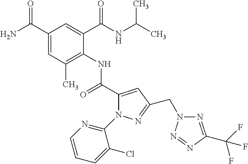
C1(C(N)=O)=CC(C)=C(NC(C2=CC(CN3N=C(C(F)(F)F)N=N3)=NN2C2=NC=CC=C2Cl)=O)C(C(NC(C)C)=O)=C1
